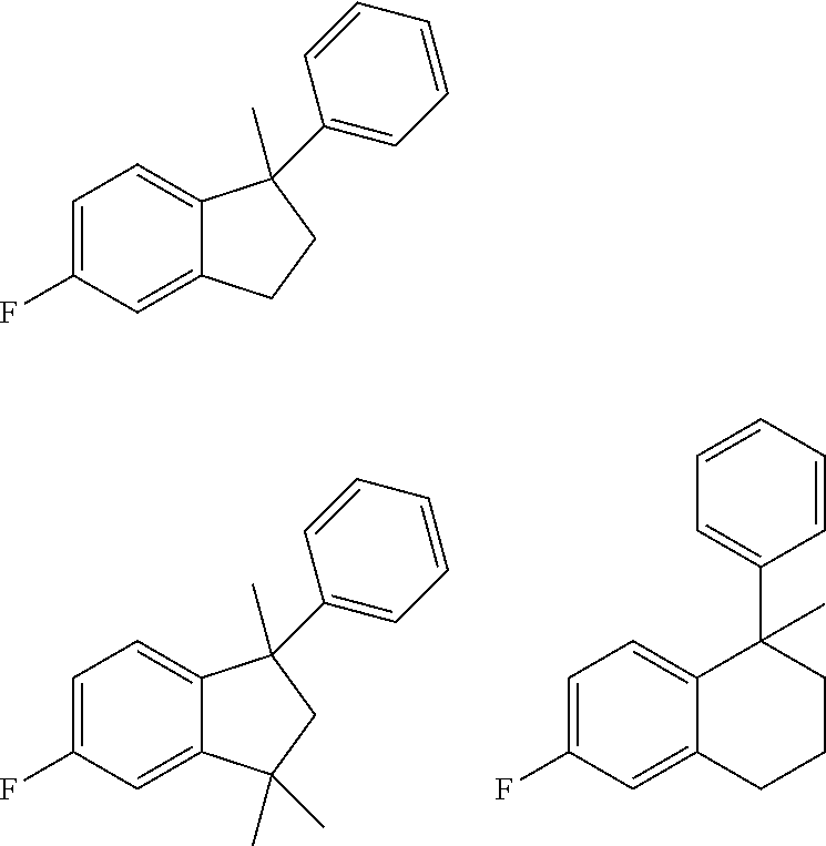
C1=C(F)C=C2C(=C1)C(C)(C1=CC=CC=C1)CC2(C)C.C1=C(F)C=C2C(=C1)C(C1=CC=CC=C1)(C)CCC2.C1=C(F)C=C2C(=C1)C(C)(C1=CC=CC=C1)CC2
